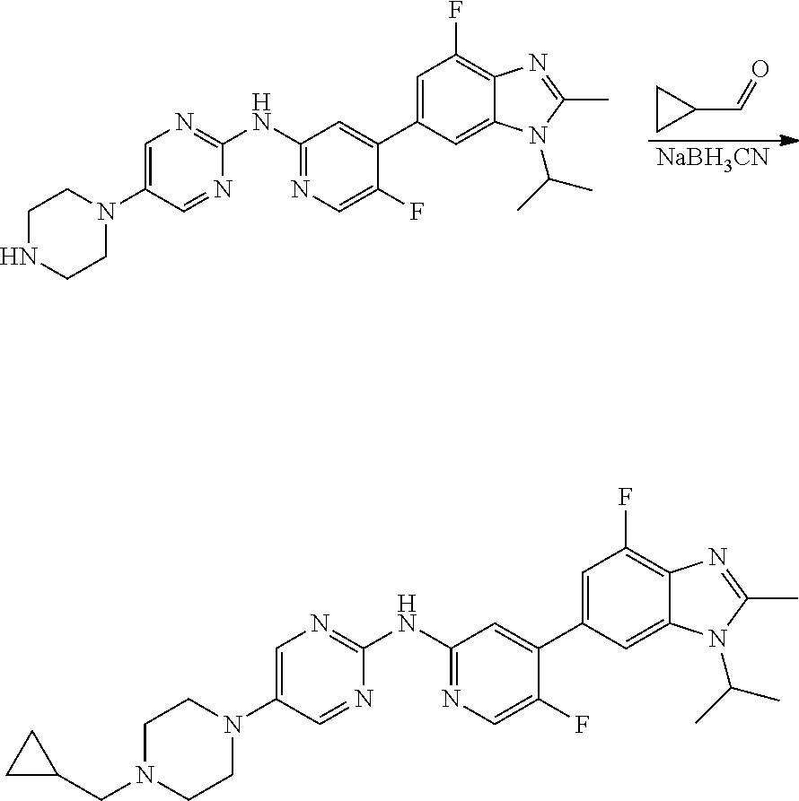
[NaBH3CN].C1CC1C=O.N(C1=NC=C(F)C(C2=CC(F)=C3C(=C2)N(C(C)C)C(C)=N3)=C1)C1=NC=C(N2CCNCC2)C=N1.N(C1=NC=C(F)C(C2=CC(F)=C3C(=C2)N(C(C)C)C(C)=N3)=C1)C1=NC=C(N2CCN(CC3CC3)CC2)C=N1
